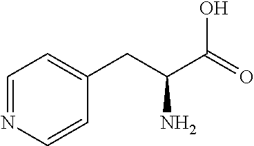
C1(CC(C(=O)O)N)=CC=NC=C1
